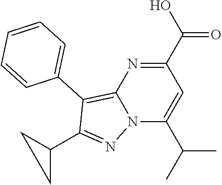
C1(C(O)=O)=NC2=C(C3=CC=CC=C3)C(C3CC3)=NN2C(C(C)C)=C1
